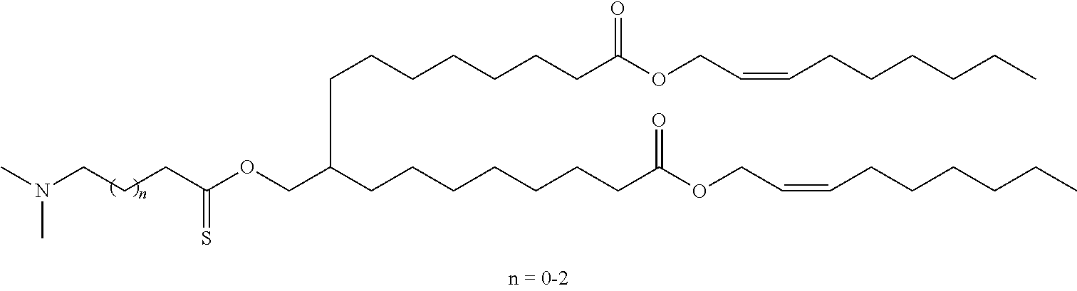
CN(CCCC(OCC(CCCCCCCC(OCC=CCCCCCC)=O)CCCCCCCC(OCC=CCCCCCC)=O)=S)C
